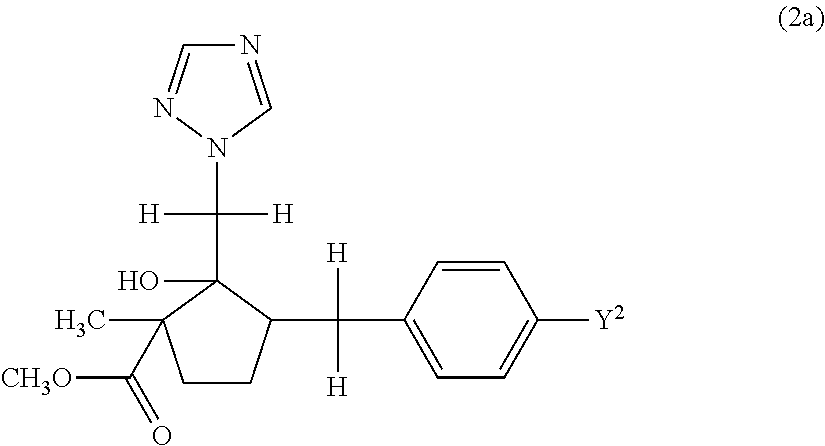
C1CC(C(C2=CC=C([Y2])C=C2)([H])[H])C(C(N2C=NC=N2)([H])[H])(O)C1(C)C(=O)[CH3O]
